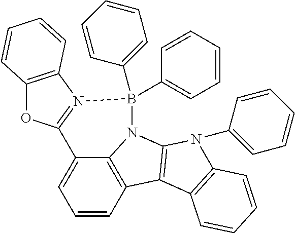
C1=CC2=C3C(=C1)C1=N(B(C4=CC=CC=C4)(C4=CC=CC=C4)N3C3=C2C2=C(N3C3=CC=CC=C3)C=CC=C2)C2=C(O1)C=CC=C2
